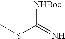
CSC(=N)[NHBoc]
